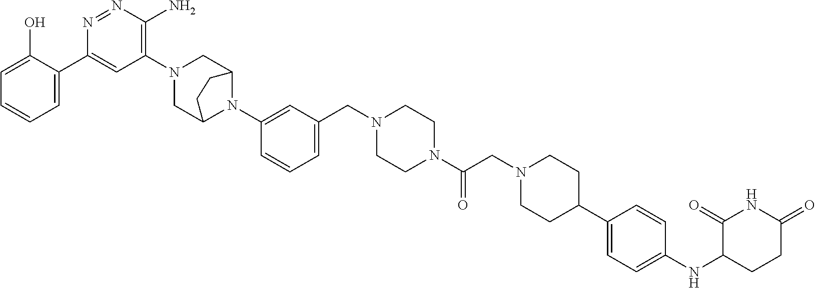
C1=C(O)C(C2=CC(N3CC4N(C5=CC(CN6CCN(C(=O)CN7CCC(C8=CC=C(NC9CCC(=O)NC9=O)C=C8)CC7)CC6)=CC=C5)C(C3)CC4)=C(N)N=N2)=CC=C1
